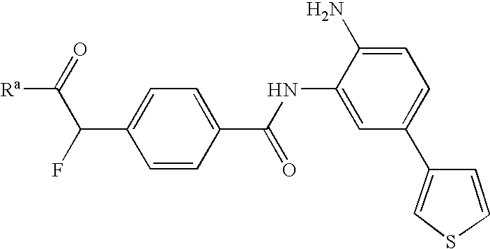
C1(C(NC2=CC(C3=CSC=C3)=CC=C2N)=O)=CC=C(C(F)C(=O)[Ra])C=C1
